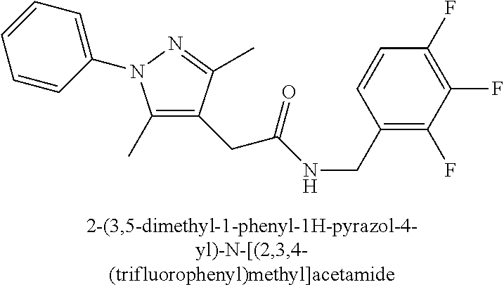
N(C(=O)CC1=C(C)N(C2=CC=CC=C2)N=C1C)CC1=C(F)C(F)=C(F)C=C1
